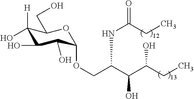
C1([H])(O)C(O)C(O)C(OCC(C(C(CC)O)O)NC(CC)=O)OC1CO
